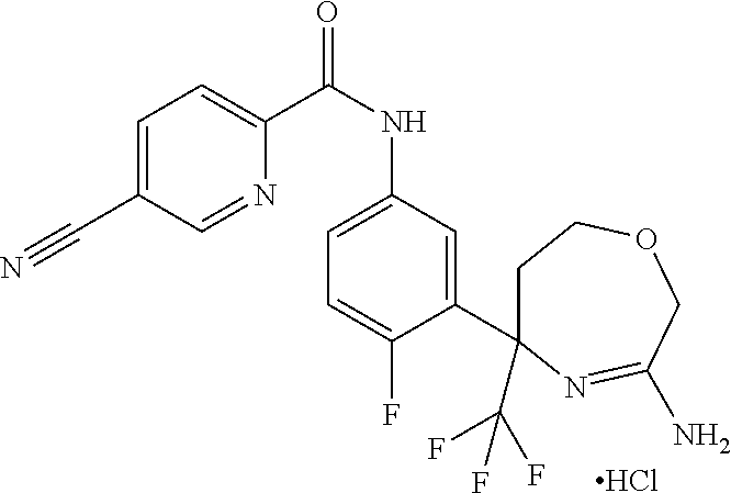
Cl.C1(C2=CC(NC(C3=CC=C(C#N)C=N3)=O)=CC=C2F)(C(F)(F)F)CCOCC(N)=N1
